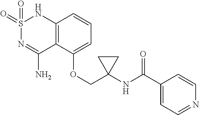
C12=C(C(OCC3(NC(C4=CC=NC=C4)=O)CC3)=CC=C1)C(N)=NS(=O)(=O)N2
